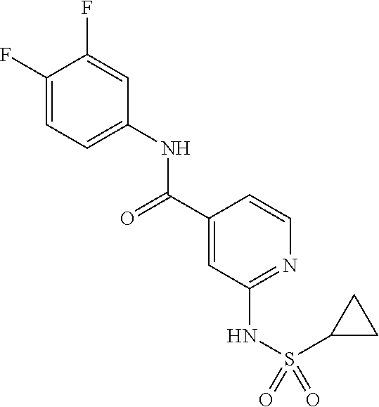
C1(F)=CC=C(NC(C2=CC(NS(=O)(C3CC3)=O)=NC=C2)=O)C=C1F
